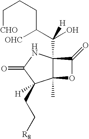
C12(C)C(C(C([OHC])CCC[CHO])(O)[H])(NC(=O)C1(CC[R8])[H])C(=O)O2
